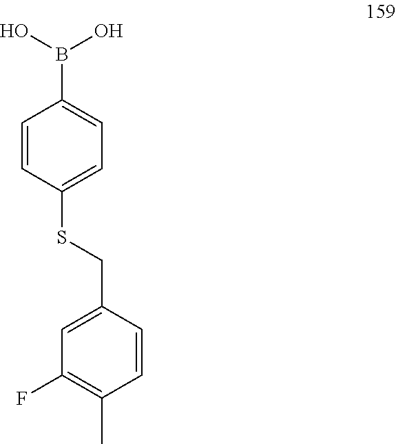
C1=CC(SCC2=CC(F)=C(C)C=C2)=CC=C1B(O)O
